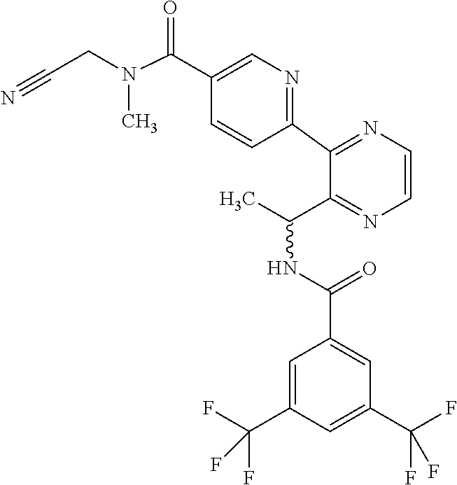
N(C(C1=CN=C(C2=NC=CN=C2C(NC(C2=CC(C(F)(F)F)=CC(C(F)(F)F)=C2)=O)C)C=C1)=O)(C)CC#N
